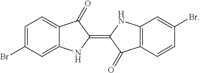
C1=C(Br)C=C2C(=C1)C(=O)C(=C1C(=O)C3=C(N1)C=C(Br)C=C3)N2
